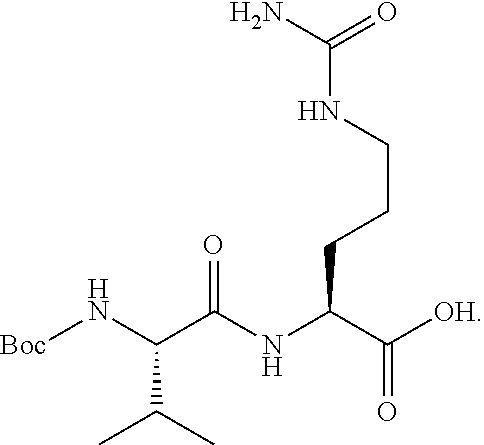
[Boc]NC(C(NC(C([OH])=O)CCCNC(N)=O)=O)C(C)C
